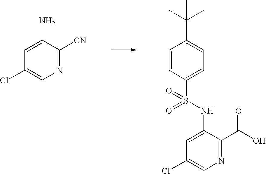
C1=C(N)C([CN])=NC=C1Cl.C1=CC(S(=O)(=O)NC2=CC(Cl)=CN=C2C(O)=O)=CC=C1C(C)(C)C
